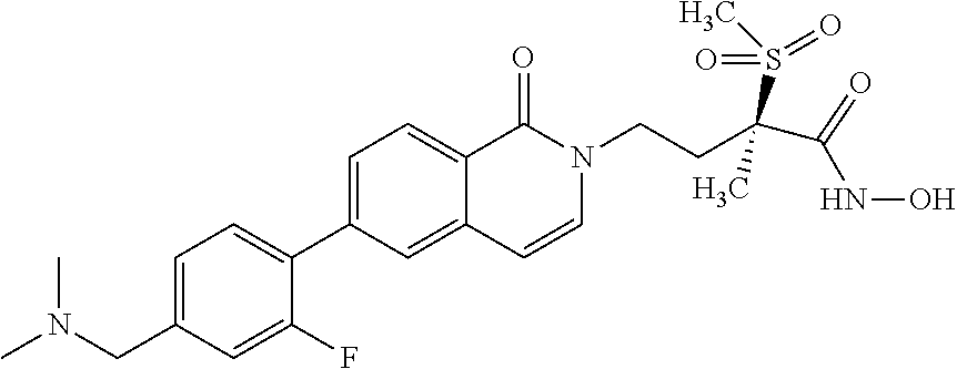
C1=C(CN(C)C)C=C(F)C(C2=CC=C3C(=C2)C=CN(CCC(S(C)(=O)=O)(C)C(NO)=O)C3=O)=C1
